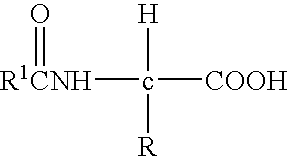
[R1CNH](c([COOH])([H])[R])=O
